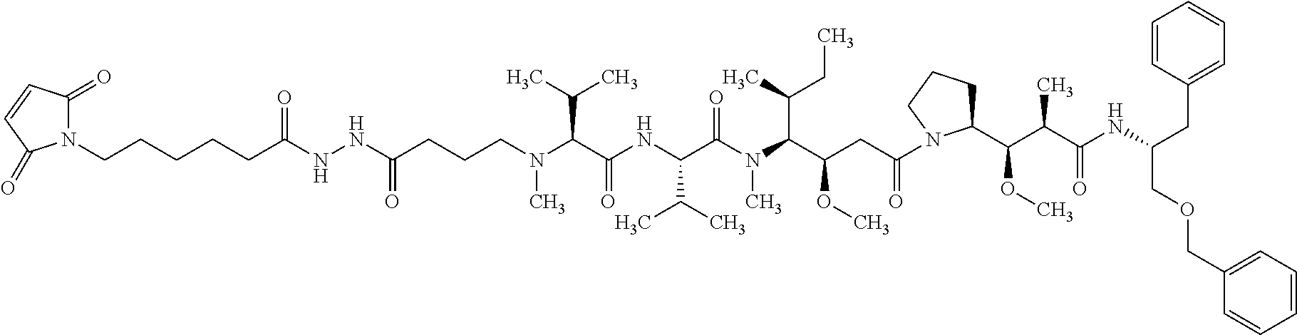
N(C(C(NC(C(N(C(C(CC(=O)N1C(C(C(C(NC(CC2=CC=CC=C2)COCC2=CC=CC=C2)=O)C)OC)CCC1)OC)C(CC)C)C)=O)C(C)C)=O)C(C)C)(C)CCCC(NNC(CCCCCN1C(=O)C=CC1=O)=O)=O
